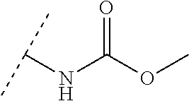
N(C(OC)=O)C(C)C
